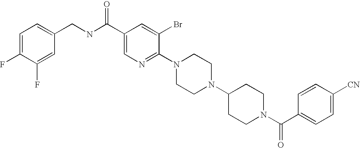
C1([CN])=CC=C(C(N2CCC(N3CCN(C4=NC=C(C(NCC5=CC=C(F)C(F)=C5)=O)C=C4Br)CC3)CC2)=O)C=C1
